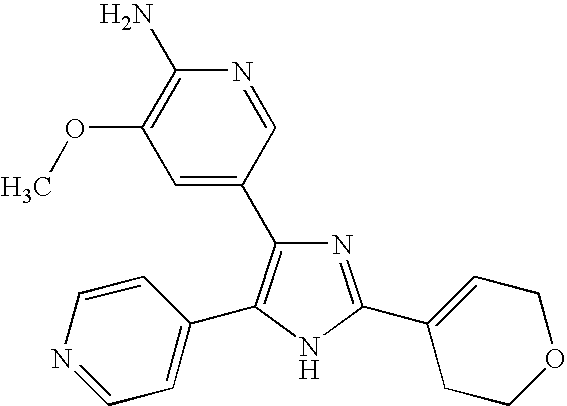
N1=C(C2=CCOCC2)NC(C2=CC=NC=C2)=C1C1=CC(OC)=C(N)N=C1
